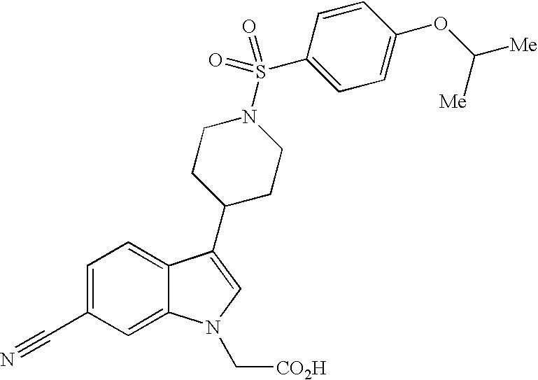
C1(C#N)=CC=C2C(=C1)N(C[CO2H])C=C2C1CCN(S(=O)(C2=CC=C(OC([Me])[Me])C=C2)=O)CC1
